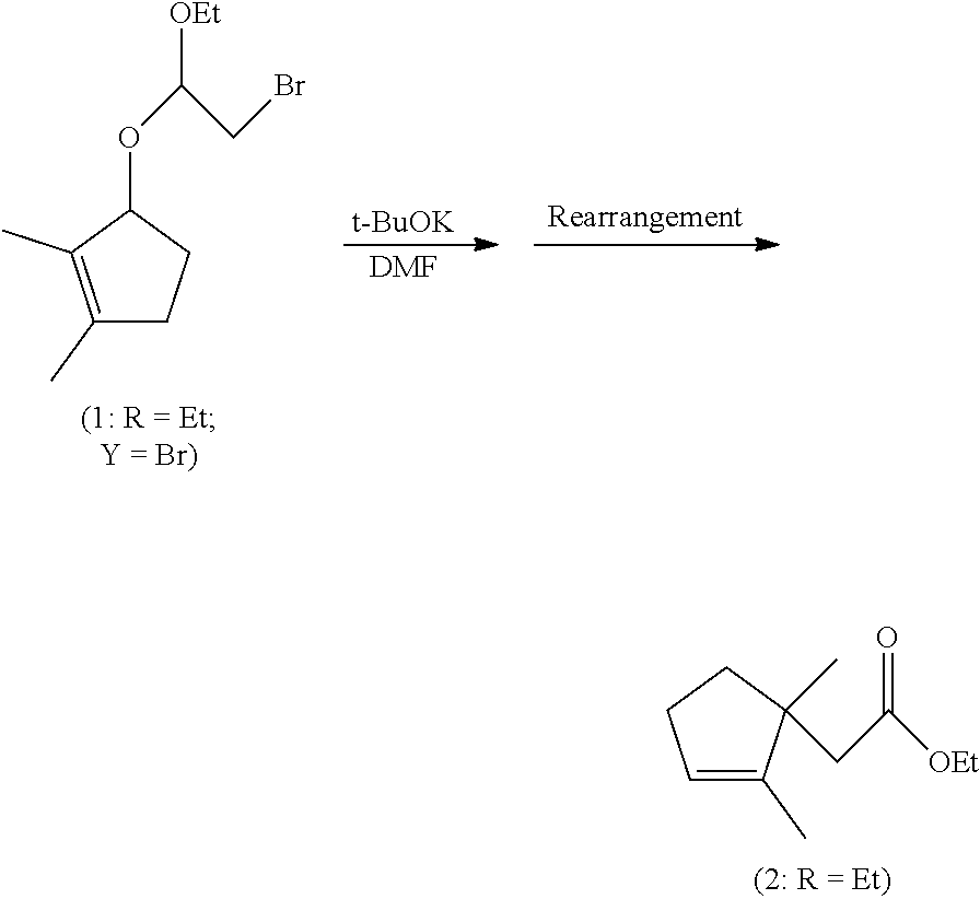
C1(C)=C(C)C(OC(CBr)[OEt])CC1.[DMF].[t-BuOK].C1=C(C)C(CC([OEt])=O)(C)CC1
